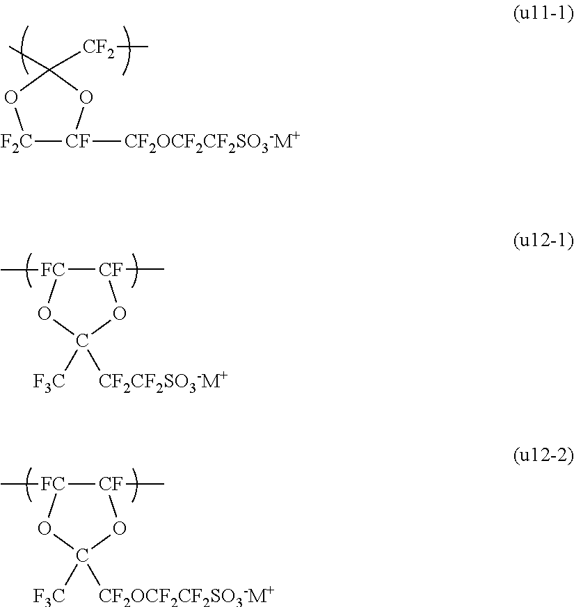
[F2C]1[CF]([CF2OCF2CF2SO3-M+])OC(C)([CF2]C)O1.[CF]1(C)[FC](C)OC([F3C])([CF2CF2SO3-M+])O1.[CF]1(C)[FC](C)OC([F3C])([CF2OCF2CF2SO3-M+])O1
